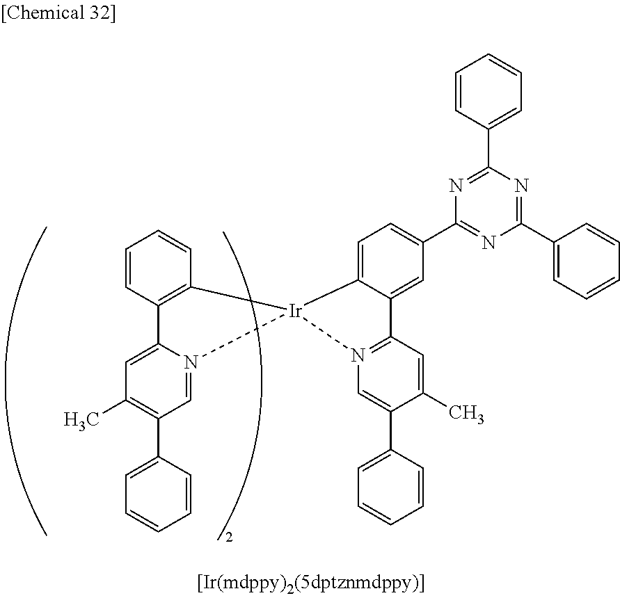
C1=CC=CC(C2=NC(C3=CC=C4C(=C3)C3=N(C=C(C5=CC=CC=C5)C(C)=C3)[Ir]43C4=C(C=CC=C4)C4=CC(C)=C(C5=CC=CC=C5)C=N43)=NC(C3=CC=CC=C3)=N2)=C1
